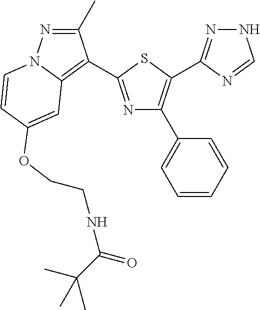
C12=C(C3=NC(C4=CC=CC=C4)=C(C4=NNC=N4)S3)C(C)=NN1C=CC(OCCNC(C(C)(C)C)=O)=C2
